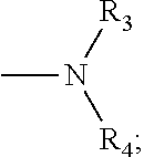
CN([R3])[R4]
